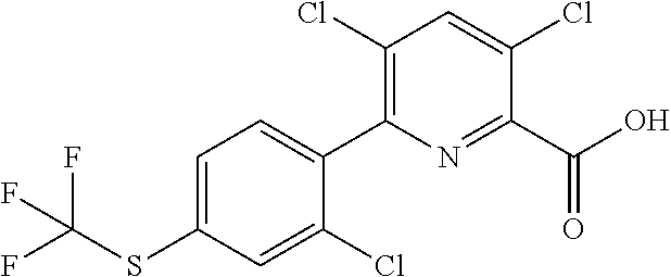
C1=C(Cl)C(C(O)=O)=NC(C2=CC=C(SC(F)(F)F)C=C2Cl)=C1Cl
